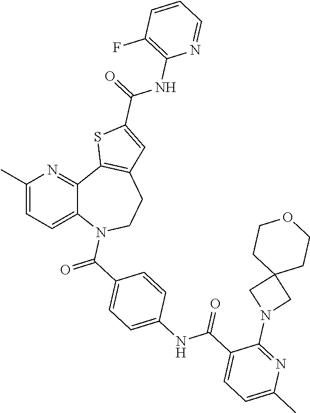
C12=CC=C(C)N=C1C1=C(CCN2C(C2=CC=C(NC(C3=CC=C(C)N=C3N3CC4(C3)CCOCC4)=O)C=C2)=O)C=C(C(=O)NC2=C(F)C=CC=N2)S1
